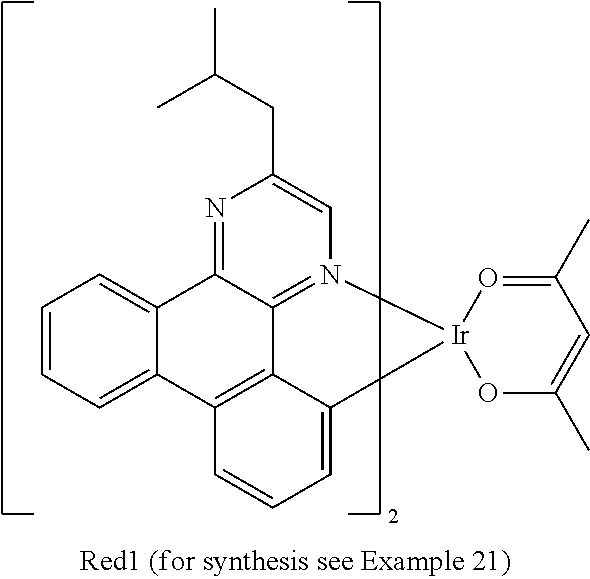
N1=C2C3=CC=CC=C3C3=C4C2=N(C=C1CC(C)C)[Ir]1(C4=CC=C3)OC(C)=CC(C)=O1
